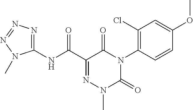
C1(NC(C2=NN(C)C(=O)N(C3=C(Cl)C=C(OC)C=C3)C2=O)=O)=NN=NN1C
